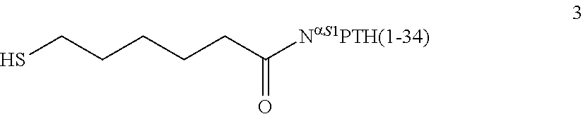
SCCCCCC([NaS1PTH(1-34)])=O
